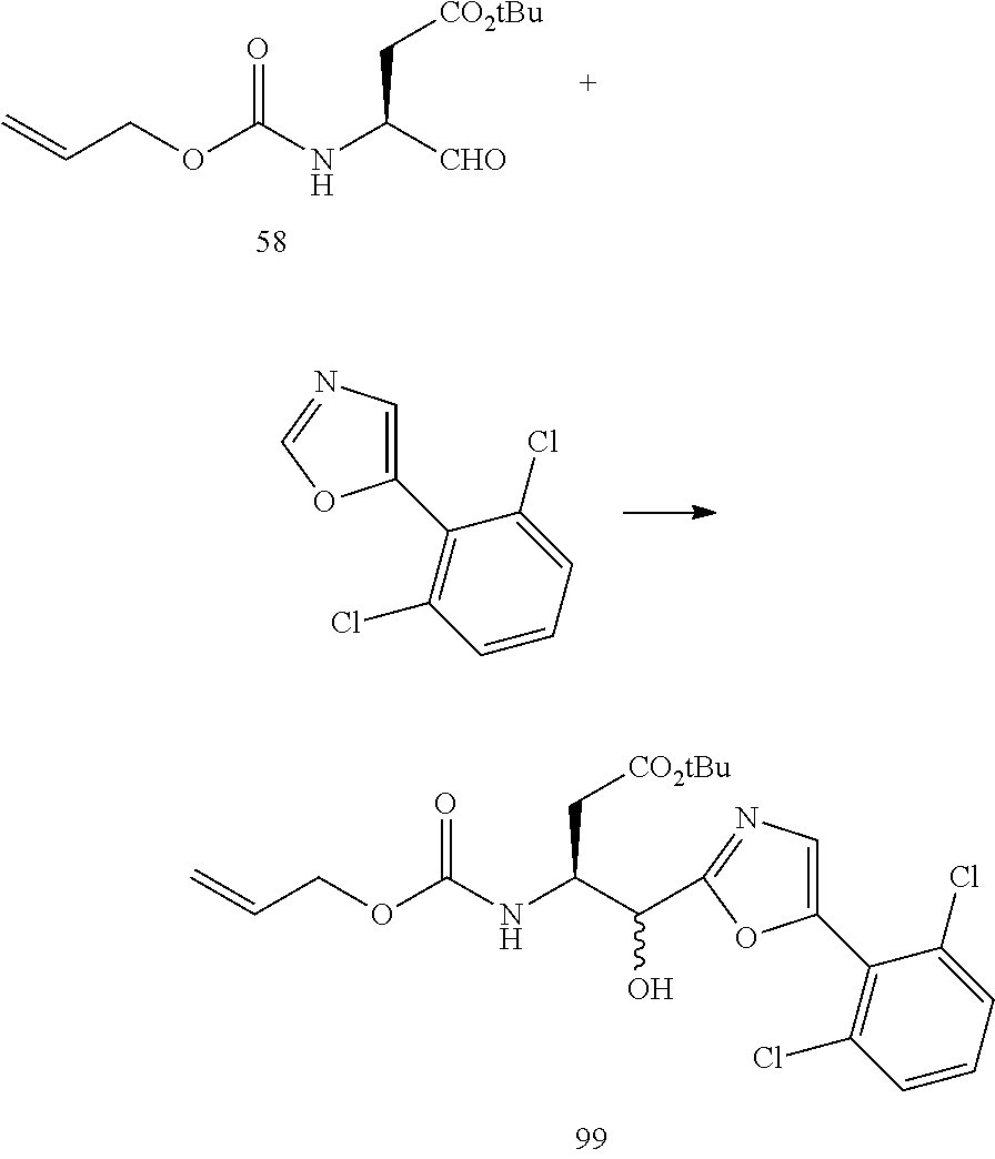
C=CCOC(NC([CHO])C[CO2tBu])=O.C1(C2=C(Cl)C=CC=C2Cl)=CN=CO1.C1(C2=C(Cl)C=CC=C2Cl)=CN=C(C(C(NC(OCC=C)=O)C[CO2tBu])O)O1
